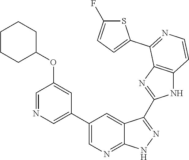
C1=NC=C(C2=CN=C3C(=C2)C(C2=NC4=C(N2)C=CN=C4C2=CC=C(F)S2)=N[N H]3)C=C1OC1CCCCC1
